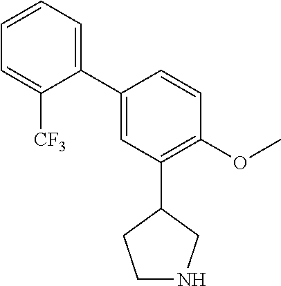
C1(C2=CC(C3CCNC3)=C(OC)C=C2)=CC=CC=C1[CF3]
